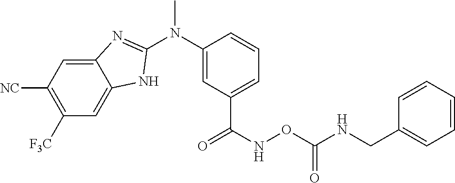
C1=CC=CC=C1CNC(ONC(=O)C1=CC=CC(N(C)C2=NC3=CC([NC])=C([F3C])C=C3N2)=C1)=O
